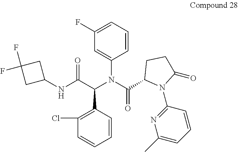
C1=CC(N(C(C2N(C3=NC(C)=CC=C3)C(=O)CC2)=O)C(C(NC2CC(F)(F)C2)=O)C2=C(Cl)C=CC=C2)=CC(F)=C1
